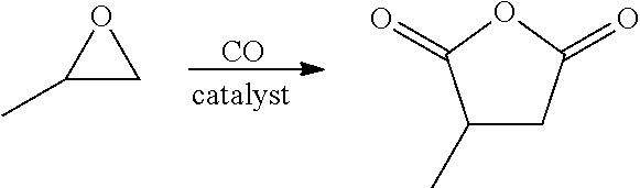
[CO].C1(C)CC(=O)OC1=O.C1(C)CO1
